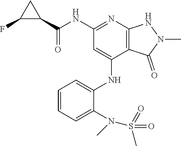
C(NC1=NC2=C(C(NC3=CC=CC=C3N(S(=O)(C)=O)C)=C1)C(=O)N(C)N2)(=O)C1CC1F
